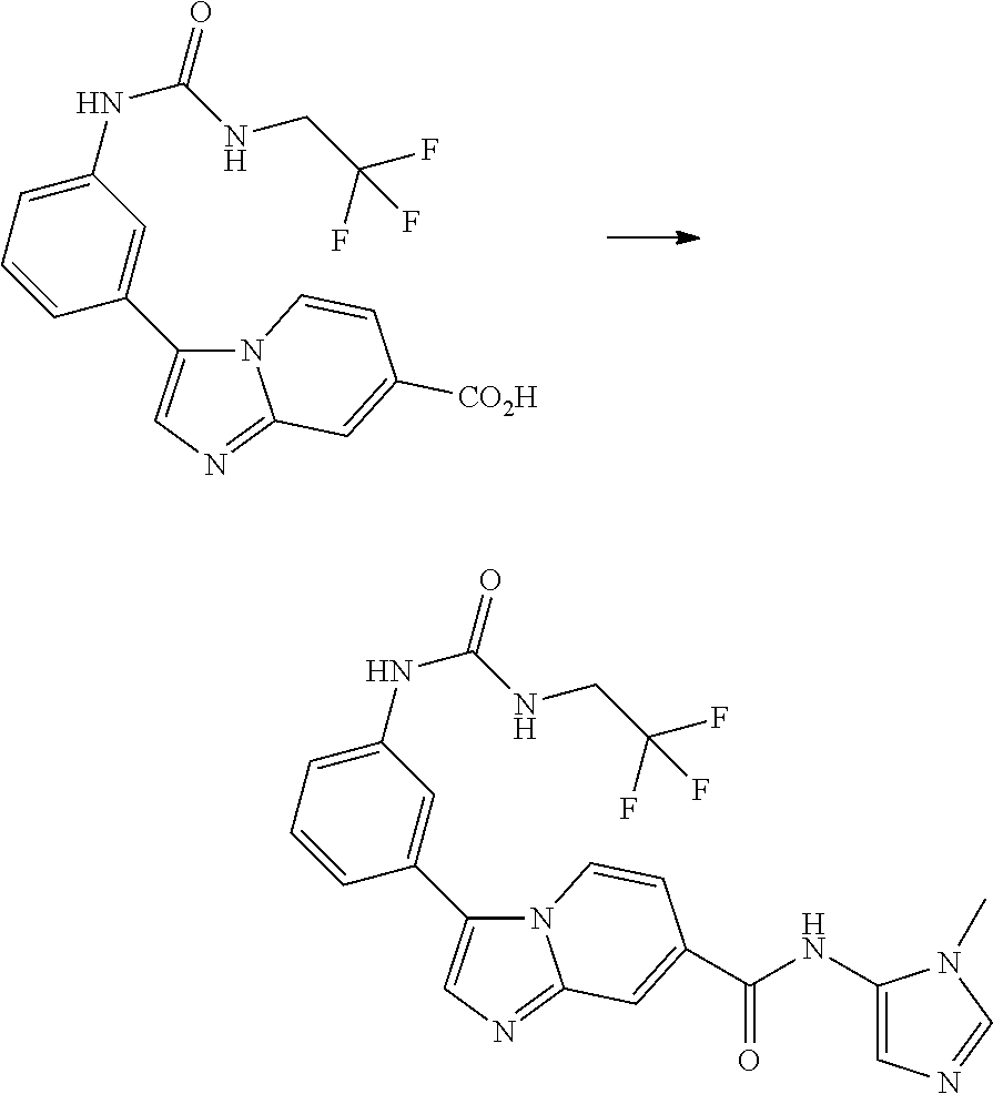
N12C(C3=CC(NC(=O)NCC(F)(F)F)=CC=C3)=CN=C1C=C([CO2H])C=C2.N12C(C3=CC(NC(=O)NCC(F)(F)F)=CC=C3)=CN=C1C=C(C(NC1=CN=CN1C)=O)C=C2
